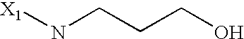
[X1]NCCCO
